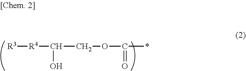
[R3][R4]C(COC(*)=O)O
